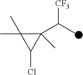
CC1(C)C(C(C)[CF3])(C)C1Cl
